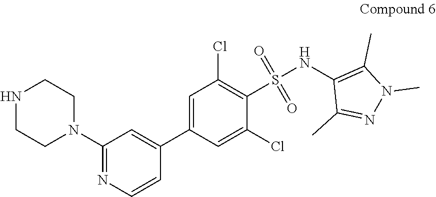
N1CCN(C2=NC=CC(C3=CC(Cl)=C(S(NC4=C(C)N(C)N=C4C)(=O)=O)C(Cl)=C3)=C2)CC1
